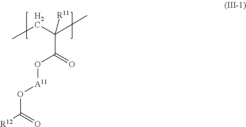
C(C(O[A11]OC([R12])=O)=O)(C)(CC)[R11]
